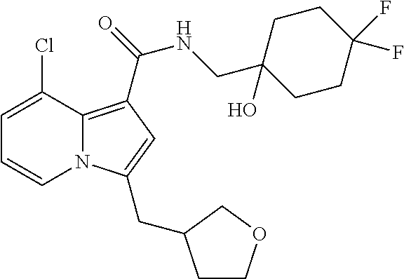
C1=C(Cl)C2=C(C(=O)NCC3(O)CCC(F)(F)CC3)C=C(CC3CCOC3)N2C=C1
